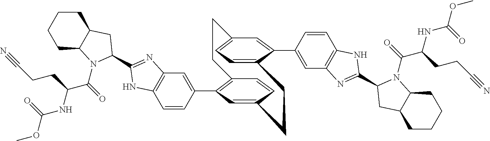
C1=CC(C2=C3C=CC(=C2)CCC2=CC=C(C=C2C2=CC4=C(C=C2)NC(C2N(C(C(NC(OC)=O)CCC#N)=O)C5CCCCC5C2)=N4)CC3)=CC2=C1NC(C1N(C(=O)C(NC(OC)=O)CCC#N)C3CCCCC3C1)=N2
